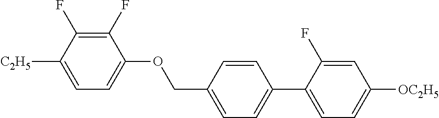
C1(F)=C(F)C([C2H5])=CC=C1OCC1=CC=C(C2=CC=C([OC2H5])C=C2F)C=C1
